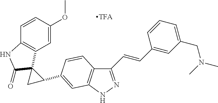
C1C(C2=CC3=C(C(C=CC4=CC(CN(C)C)=CC=C4)=NN3)C=C2)C12C1=C(C=CC(OC)=C1)NC2=O
